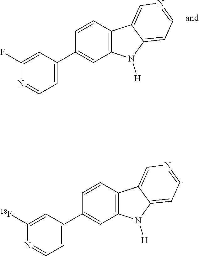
C1=C(C2=CC3=C(C=C2)C2=CN=CC=C2N3[H])C=C(F)N=C1.C1=C(C2=CC3=C(C=C2)C2=CN=CC=C2N3[H])C=C([18F])N=C1
